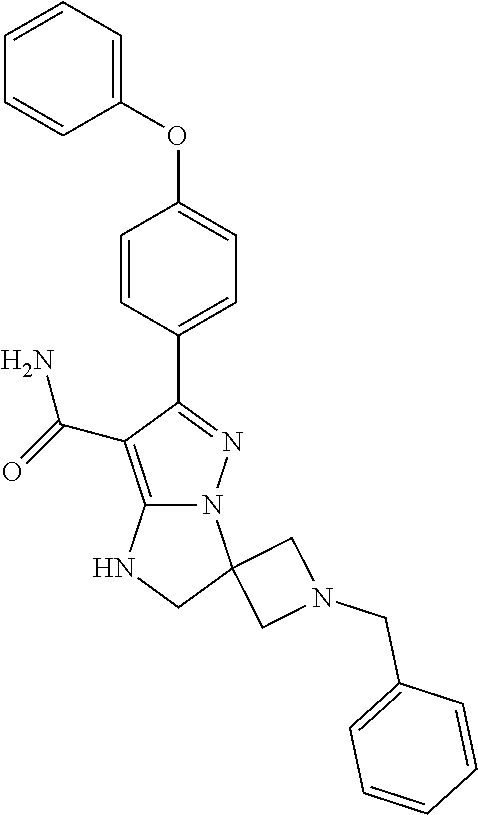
C1=CC=C(OC2=CC=C(C3=NN4C(=C3C(=O)N)NCC43CN(CC4=CC=CC=C4)C3)C=C2)C=C1
